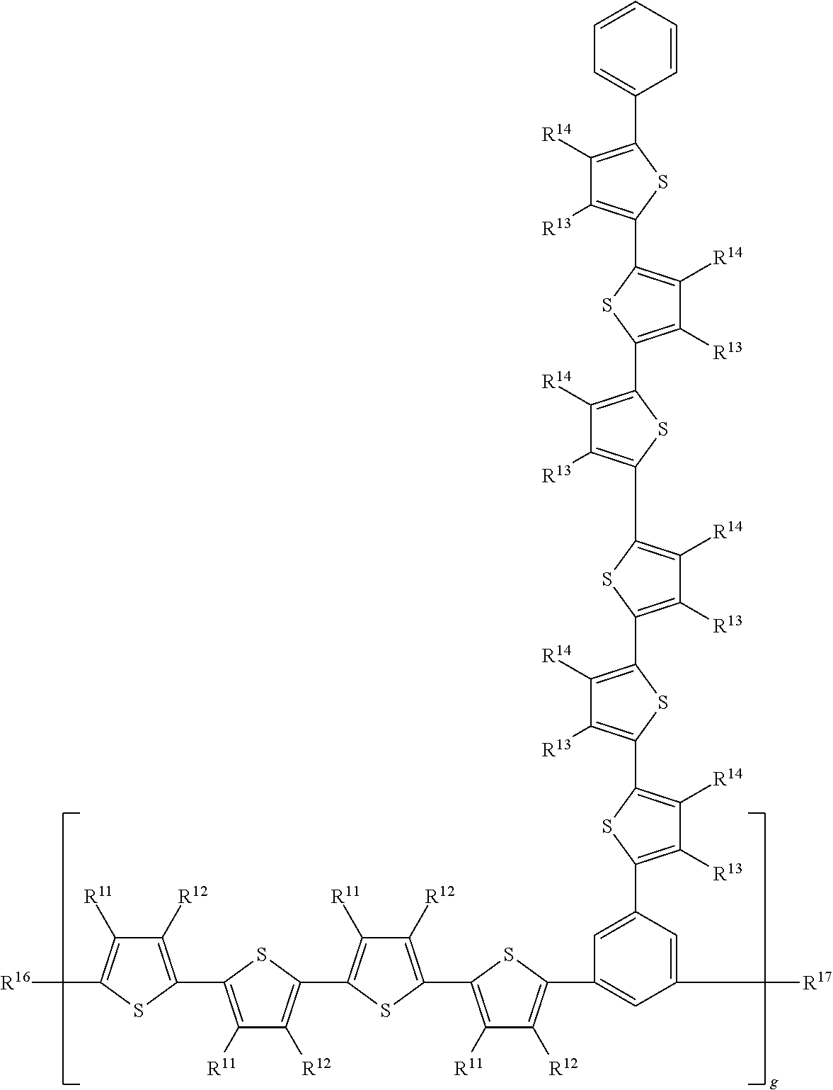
C1([R14])=C(C2=C([R13])C([R14])=C(C3=C([R13])C([R14])=C(C4=C([R13])C([R14])=C(C5=C([R13])C([R14])=C(C6=CC=CC=C6)S5)S4)S3)S2)SC(C2=C([R14])C([R13])=C(C3=CC(C4=C([R12])C([R11])=C(C5=C([R12])C([R11])=C(C6=C([R12])C([R11])=C(C7=C([R12])C([R11])=C([R16])S7)S6)S5)S4)=CC([R17])=C3)S2)=C1[R13]
